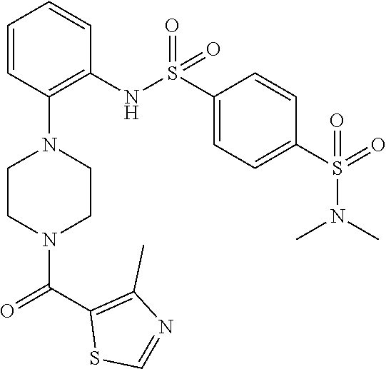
C1=CC(N2CCN(C(C3=C(C)N=CS3)=O)CC2)=C(NS(C2=CC=C(S(=O)(N(C)C)=O)C=C2)(=O)=O)C=C1
